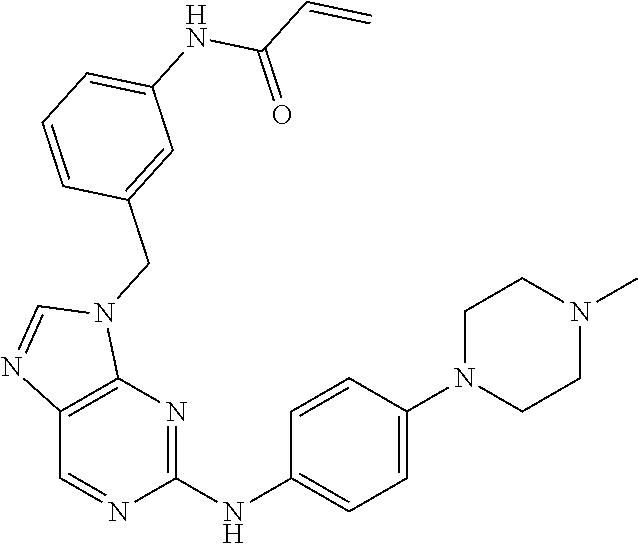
C12=C(N=C(NC3=CC=C(N4CCN(C)CC4)C=C3)N=C1)N(CC1=CC(NC(C=C)=O)=CC=C1)C=N2
